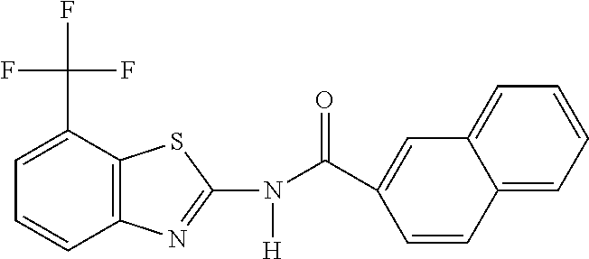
C12=C(SC(N(C(C3=CC4=CC=CC=C4C=C3)=O)[H])=N1)C(C(F)(F)F)=CC=C2
